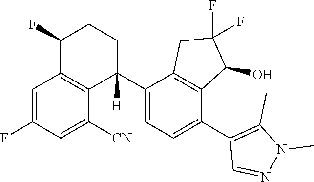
C1=C(F)C=C([CN])C2=C1C(F)CCC2(C1=CC=C(C2=C(C)N(C)N=C2)C2=C1CC(F)(F)C2O)[H]
